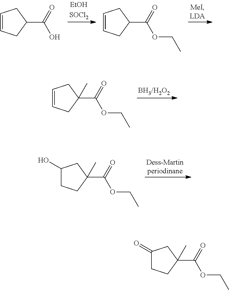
C1=CCC(C(OCC)=O)(C)C1.C1(O)CCC(C(OCC)=O)(C)C1.C1=CCC(C(OCC)=O)C1.C1=CCC(C(O)=O)C1.C1(=O)CCC(C(OCC)=O)(C)C1
